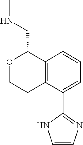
C1=CC=C(C2=NC=CN2)C2=C1C(CNC)OCC2
